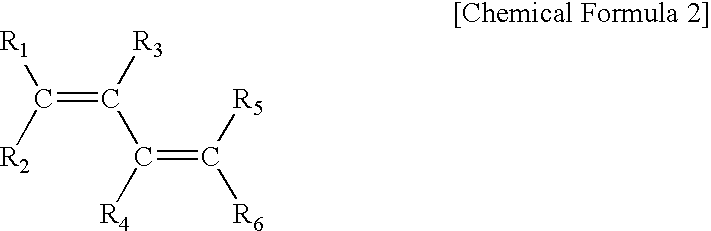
C(=C([R3])C(=C([R6])[R5])[R4])([R2])[R1]
